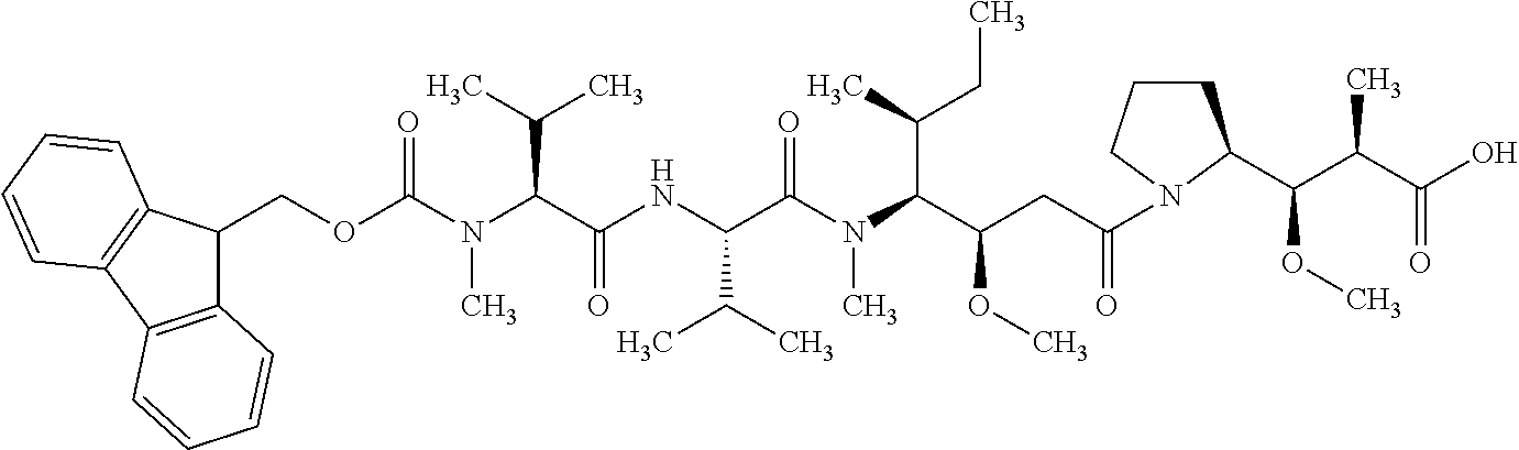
C12=C(C3=C(C1COC(N(C(C(NC(C(N(C(C(CC(=O)N1CCCC1C(C(C(=O)O)C)OC)OC)C(CC)C)C)=O)C(C)C)=O)C(C)C)C)=O)C=CC=C3)C=CC=C2
